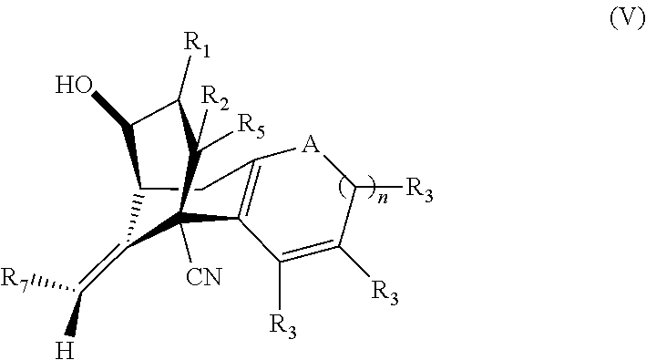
C12C(=C([R7])[H])C([CN])(C([R2])([R5])C([R1])C1O)C1=C(C2)[A]C([R3])CC([R3])=C1[R3]
